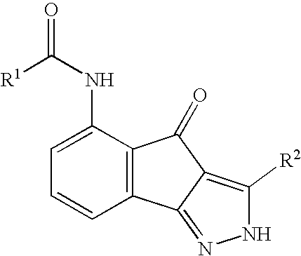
[R1]C(NC1=CC=CC2=C1C(=O)C1=C([R2])NN=C21)=O
